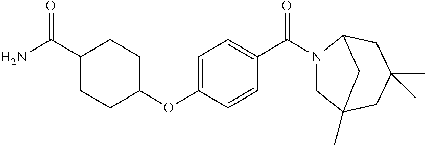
C1=C(OC2CCC(C(N)=O)CC2)C=CC(C(N2CC3(C)CC(C)(C)CC2C3)=O)=C1
